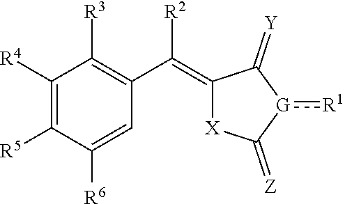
C1(=C([R2])C2=C([R3])C([R4])=C([R5])C([R6])=C2)[X]C(=[Z])[G](:[R1])C1=[Y]
